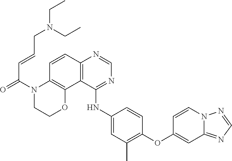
N1=CN=C2C=C(OC3=C(C)C=C(NC4=NC=NC5=C4C4=C(N(C(C=CCN(CC)CC)=O)CCO4)C=C5)C=C3)C=CN12
